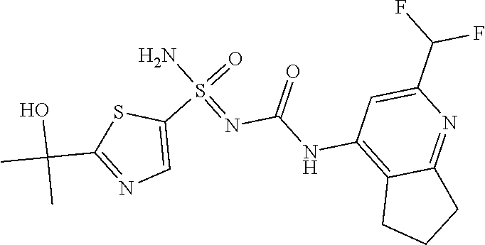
C(C)(C1=NC=C(S(N)(=NC(NC2=C3CCCC3=NC(C(F)F)=C2)=O)=O)S1)(O)C
